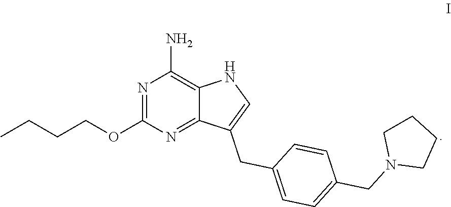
N1=C(OCCCC)N=C2C(=C1N)NC=C2CC1=CC=C(CN2CCCC2)C=C1
